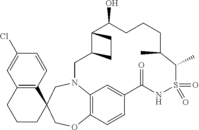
C12=C(C=CC(Cl)=C1)C1(CCC2)COC2=C3N(C1)CC1C(C(O)CCCC(C)C(C)S(=O)(=O)NC(=O)C(=C3)C=C2)CC1
